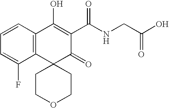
C12=C(C=CC=C1F)C(O)=C(C(NCC(O)=O)=O)C(=O)C21CCOCC1
